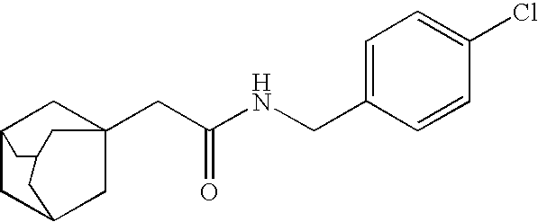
C12CC3CC(CC(NCC4=CC=C(Cl)C=C4)=O)(C1)CC(C2)C3
